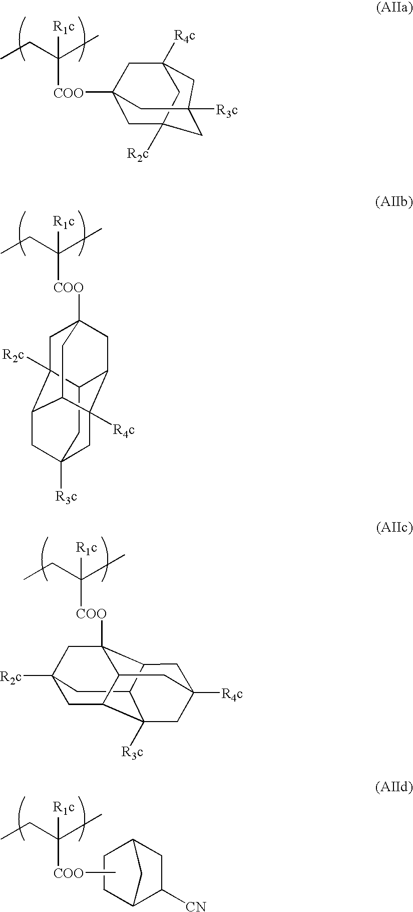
C1C2([R2c])C3CC4([R3c])CC5([R4c])C(CC1([COO]C(CC)([R1c])C)CC35)C2C4.C1C2([R2c])CC3([COO]C(CC)([R1c])C)C4CC5([R4c])CC([R3c])(C4C2)C1C3C5.C12([R4c])CC3([COO]C(C)(CC)[R1c])CC([R2c])(C1)CC([R3c])(C2)C3.C1([CN])CC2CC1CC2.[COO](C(CC)([R1c])C)C
